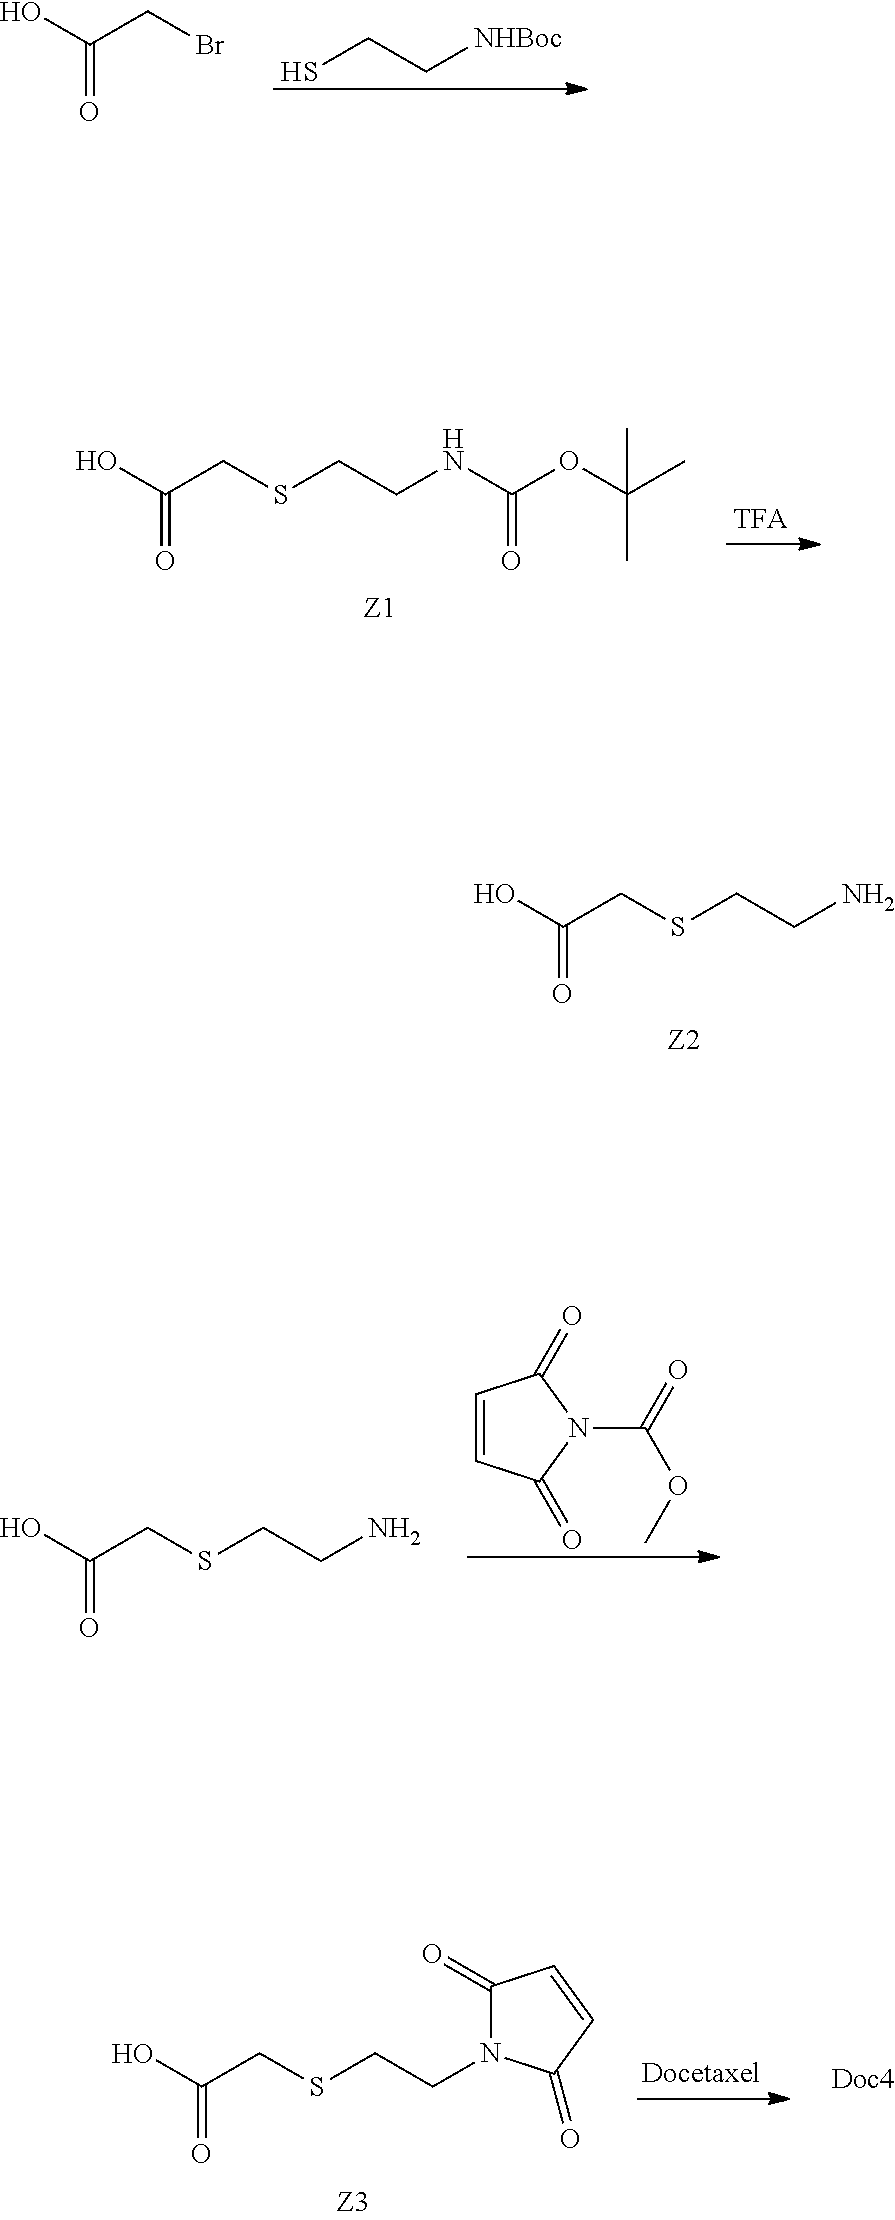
SCC[NHBoc].OC(CBr)=O.OC(CSCCNC(OC(C)(C)C)=O)=O.OC(CSCCN)=O.C1=CC(=O)N(C(=O)OC)C1=O.OC(CSCCN)=O.OC(CSCCN1C(=O)C=CC1=O)=O
